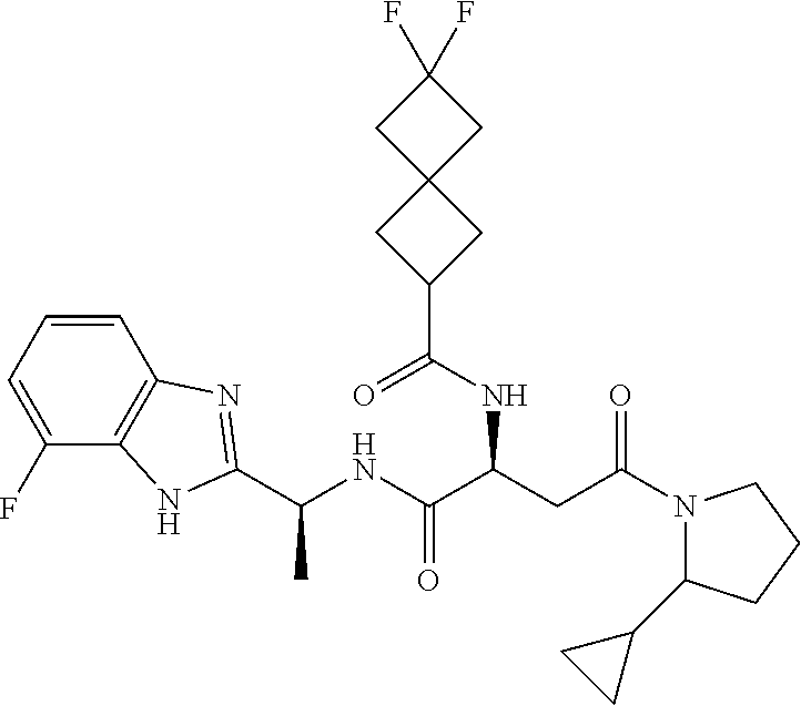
C1=CC2=C(C(F)=C1)NC(C(NC(C(CC(N1C(C3CC3)CCC1)=O)NC(C1CC3(C1)CC(F)(F)C3)=O)=O)C)=N2
